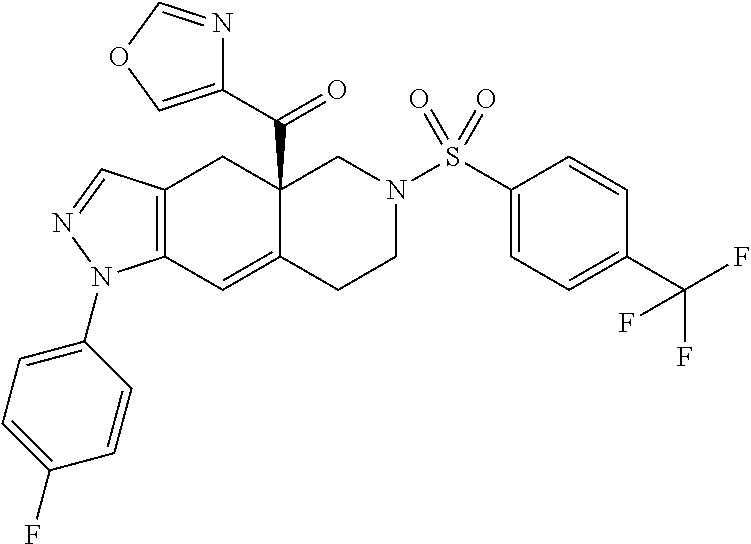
C12(C(C3=COC=N3)=O)C(=CC3=C(C1)C=NN3C1=CC=C(F)C=C1)CCN(S(C1=CC=C(C(F)(F)F)C=C1)(=O)=O)C2
